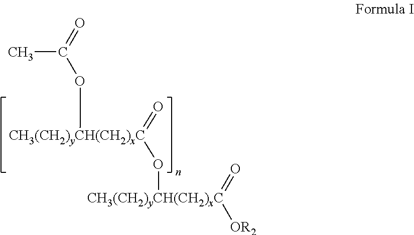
CC(O[CH3(CH2)yCH(CH2)xC](=O)O[CH3(CH2)yCH(CH2)xC](=O)[OR2])=O
